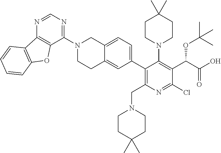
C1(N2CC3=CC=C(C4=C(CN5CCC(C)(C)CC5)N=C(Cl)C(C(C(=O)O)OC(C)(C)C)=C4N4CCC(C)(C)CC4)C=C3CC2)=NC=NC2=C1OC1=C2C=CC=C1
